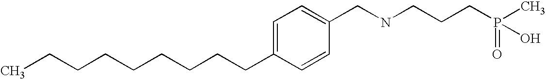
C(CCCCCCC1=CC=C(CNCCCP(=O)(C)O)C=C1)CC
